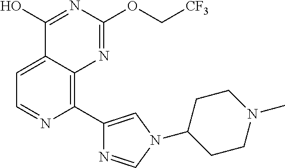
C1=C2C(=C(C3=CN(C4CCN(C)CC4)C=N3)N=C1)N=C(OC[CF3])N=C2O
